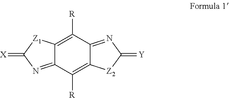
C12=C([R])C3=NC(=[Y])[Z2]C3=C([R])C1=NC(=[X])[Z1]2
